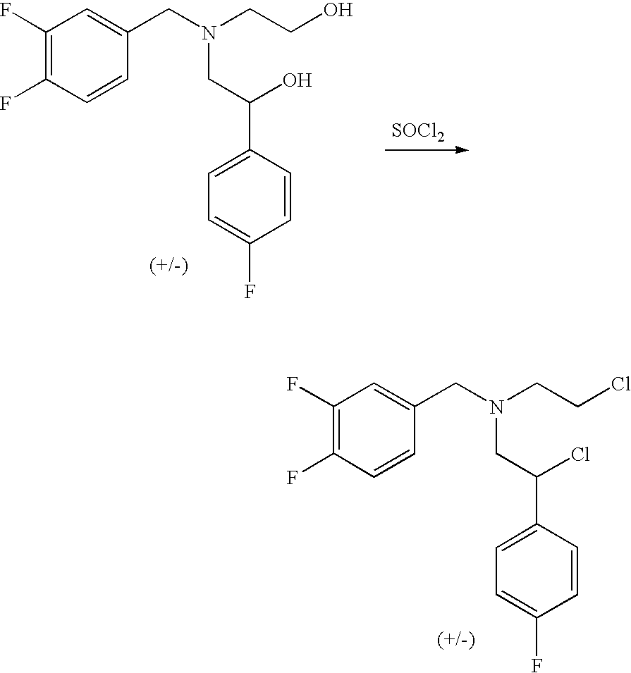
C1(F)=C(F)C=CC(CN(CCCl)CC(C2=CC=C(F)C=C2)Cl)=C1.[SOCl2].C1(F)=C(F)C=CC(CN(CCO)CC(C2=CC=C(F)C=C2)O)=C1
